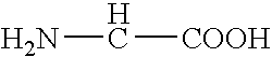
NC[COOH]
